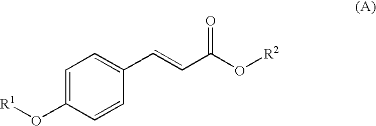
C1=C(O[R1])C=CC(C=CC(O[R2])=O)=C1
